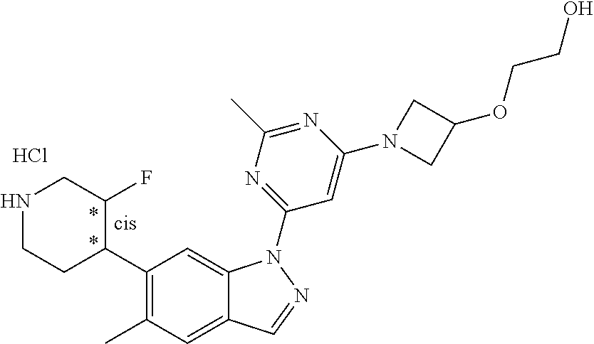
C1(C2C(F)CNCC2)=C(C)C=C2C(=C1)N(C1=NC(C)=NC(N3CC(OCCO)C3)=C1)N=C2.Cl
